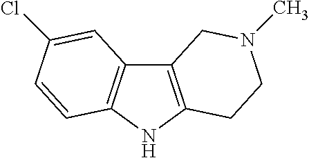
C12=C(NC3=C1C=C(Cl)C=C3)CCN(C)C2
